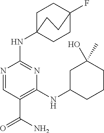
N1=CC(C(N)=O)=C(NC2CCCC(O)(C)C2)N=C1NC12CCC(F)(CC1)CC2
